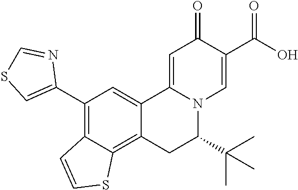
C12=CC(C3=CSC=N3)=C3C(=C1CC(C(C)(C)C)N1C2=CC(=O)C(C(O)=O)=C1)SC=C3
